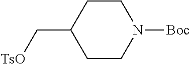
C1CC(C[TsO])CCN1[Boc]
